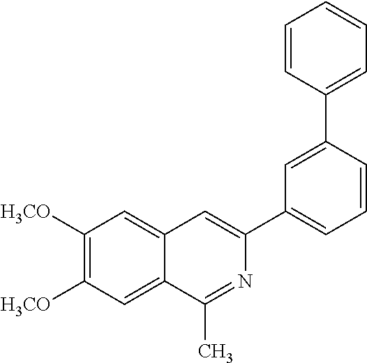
C1([H3CO])=C([H3CO])C=C2C(=C1)C=C(C1=CC=CC(C3=CC=CC=C3)=C1)N=C2C
